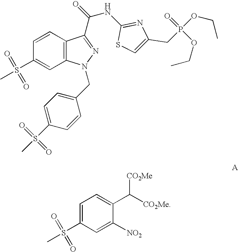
C1=C(S(=O)(C)=O)C=C([NO2])C(C([CO2Me])[CO2Me])=C1.C1(S(C)(=O)=O)=CC2=C(C=C1)C(C(=O)NC1=NC(CP(OCC)(=O)OCC)=CS1)=NN2CC1=CC=C(S(C)(=O)=O)C=C1
